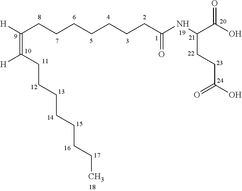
C(=C(CCCCCCCC)[H])([H])CCCCCCCC(NC(CCC(=O)O)C(=O)O)=O
